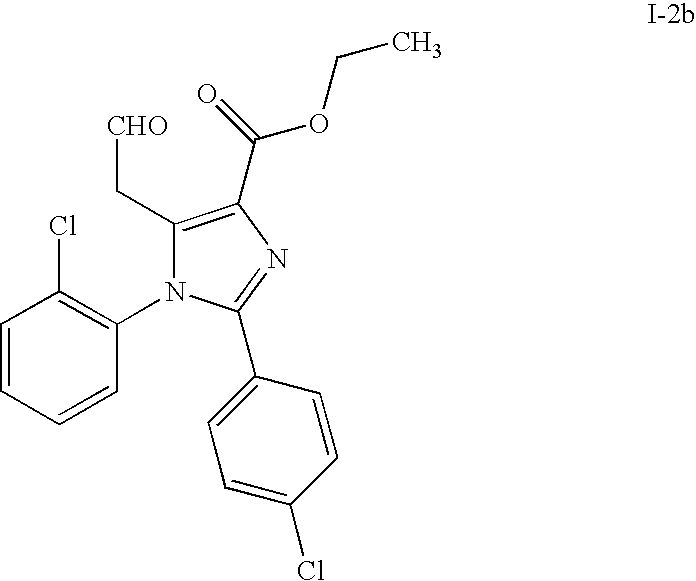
C1=CC=CC(N2C(C[CHO])=C(C(OCC)=O)N=C2C2=CC=C(Cl)C=C2)=C1Cl
